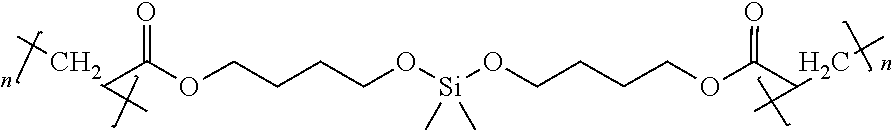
C(CCCO[Si](C)(C)OCCCCOC(C(C)CC)=O)OC(C(CC)C)=O
